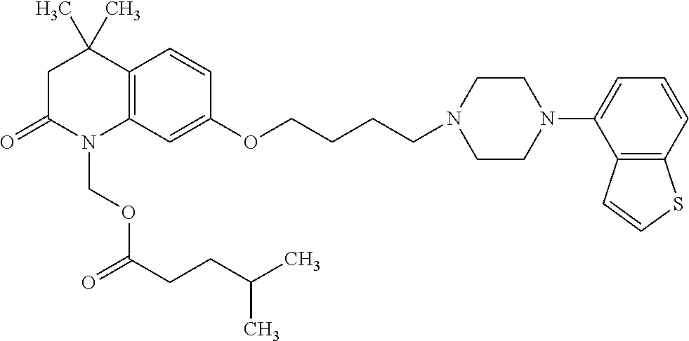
C12=C(C=C(OCCCCN3CCN(C4=CC=CC5=C4C=CS5)CC3)C=C1)N(COC(=O)CCC(C)C)C(=O)CC2(C)C
